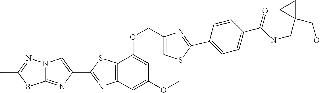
C12=NC(C3=NC4=C(S3)C(OCC3=CSC(C5=CC=C(C(NCC6(CO)CC6)=O)C=C5)=N3)=CC(OC)=C4)=CN1N=C(C)S2
